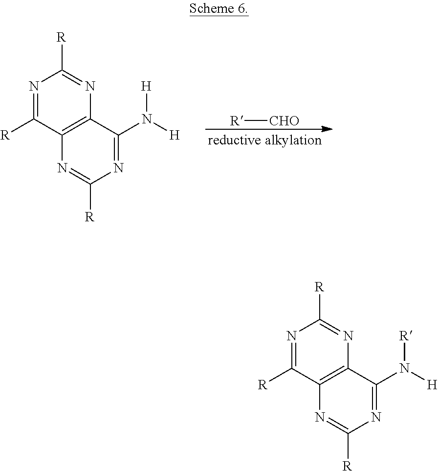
N1=C([R])C2=C(N=C1[R])C(N([H])[R])=NC([R])=N2.N1=C([R])C2=C(N=C1[R])C(N([H])[H])=NC([R])=N2.[R][CHO]
